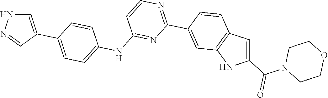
C1CN(C(C2=CC3=C(N2)C=C(C2=NC=CC(NC4=CC=C(C5=CNN=C5)C=C4)=N2)C=C3)=O)CCO1
